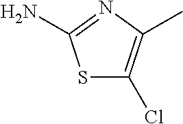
S1C(Cl)=C(C)N=C1N
